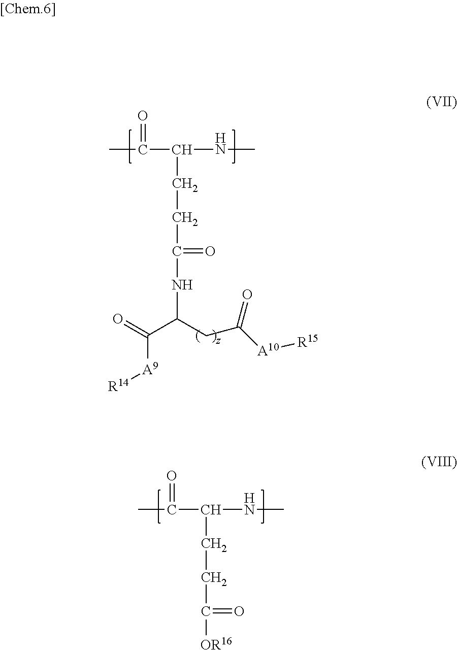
CC(C(NC)CCC(=O)[OR16])=O.CC(C(NC)CCC(=O)NC(C(=O)[A9][R14])CC([A10][R15])=O)=O
